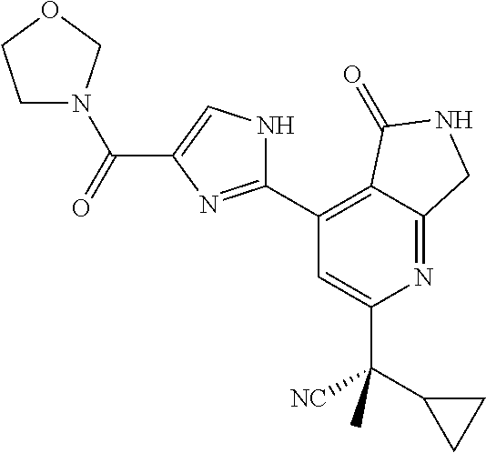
C1(C([NC])(C2CC2)C)=CC(C2=NC(C(N3CCOC3)=O)=CN2)=C2C(=N1)CNC2=O
